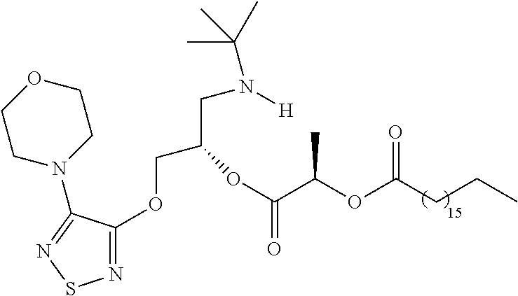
N1=C(OCC(CN([H])C(C)(C)C)OC(C(OC(CCC)=O)C)=O)C(N2CCOCC2)=NS1
